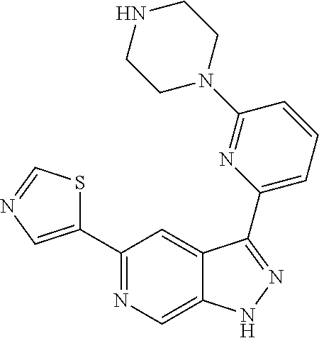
C1(C2=CN=CS2)=NC=C2C(=C1)C(C1=CC=CC(N3CCNCC3)=N1)=NN2
